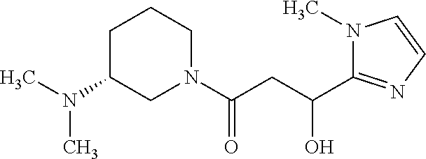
C1C(N(C)C)CN(C(CC(C2=NC=CN2C)O)=O)CC1
